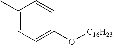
C1=CC(C)=CC=C1O[C16H23]
